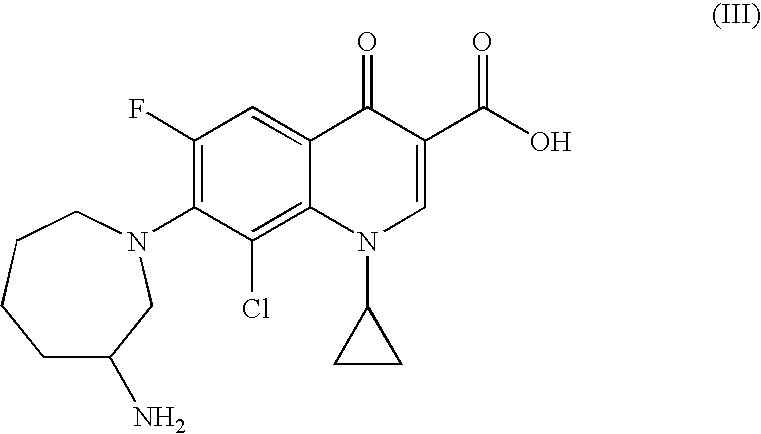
C1C(N)CN(C2=C(F)C=C3C(=C2Cl)N(C2CC2)C=C(C(=O)O)C3=O)CCC1
